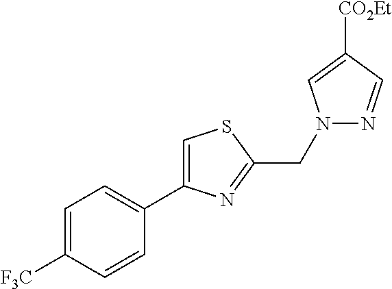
C1=C([F3C])C=CC(C2=CSC(CN3N=CC([CO2Et])=C3)=N2)=C1
